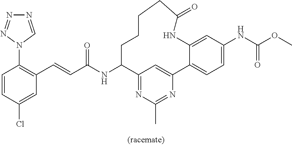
C(=CC1=C(N2C=NN=N2)C=CC(Cl)=C1)C(NC1C2=NC(C)=NC(=C2)C2=CC=C(NC(OC)=O)C=C2NC(=O)CCCC1)=O
